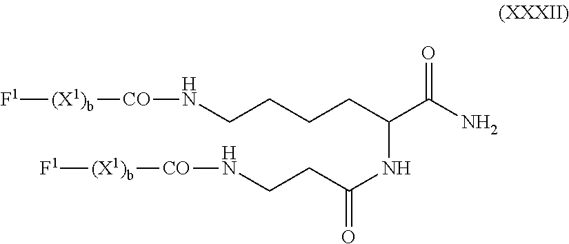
[F1][(X1)b][CO]NCCCCC(C(N)=O)NC(=O)CCN[CO][(X1)b][F1]
